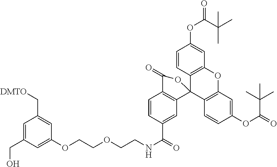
C1=C(CO)C=C(OCCOCCNC(=O)C2=CC3=C(C=C2)C(=O)OC32C3=C(OC4=C2C=CC(OC(=O)C(C)(C)C)=C4)C=C(OC(=O)C(C)(C)C)C=C3)C=C1C[DMTO]
